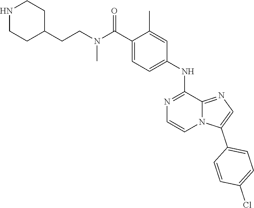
C1(C)=CC(NC2=NC=CN3C2=NC=C3C2=CC=C(Cl)C=C2)=CC=C1C(N(CCC1CCNCC1)C)=O
